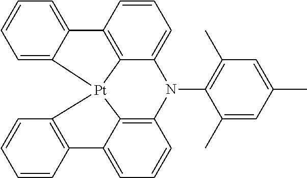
C1=C2C(=CC=C1)C1=C3C(=CC=C1)N(C1=C(C)C=C(C)C=C1C)C1=C4C(=CC=C1)C1=C(C=CC=C1)[Pt]234
